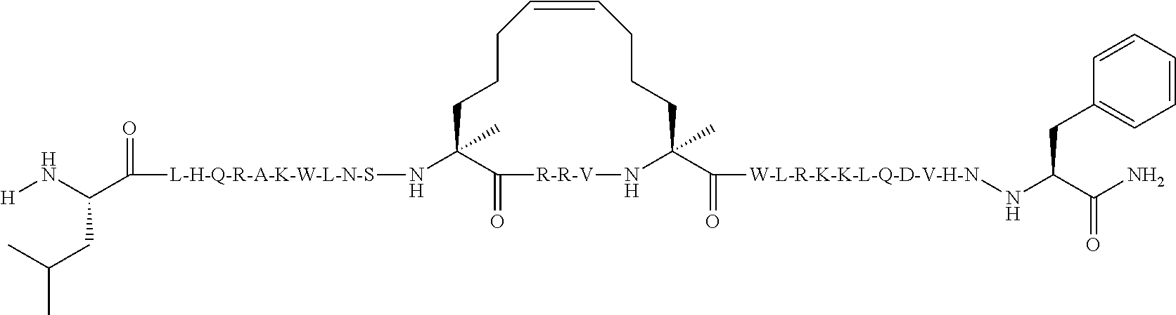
C1CCC=CCCCC(C(=O)[W-L-R-K-K-L-Q-D-V-H-N]NC(C(N)=O)CC2=CC=CC=C2)(C)N[R-R-V]C(=O)C1(C)N[L-H-Q-R-A-K-W-L-N-S]C(=O)C(N[H])CC(C)C
